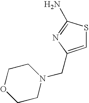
C1=C(CN2CCOCC2)N=C(N)S1
